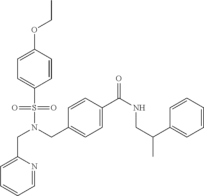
C1=CC(OCC)=CC=C1S(N(CC1=CC=C(C(NCC(C2=CC=CC=C2)C)=O)C=C1)CC1=CC=CC=N1)(=O)=O
